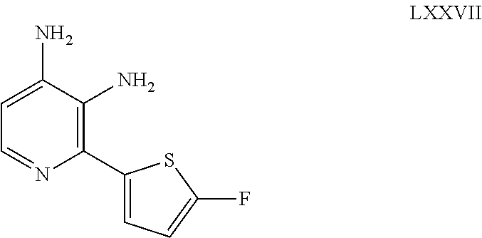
C1(C2=C(N)C(N)=CC=N2)=CC=C(F)S1
